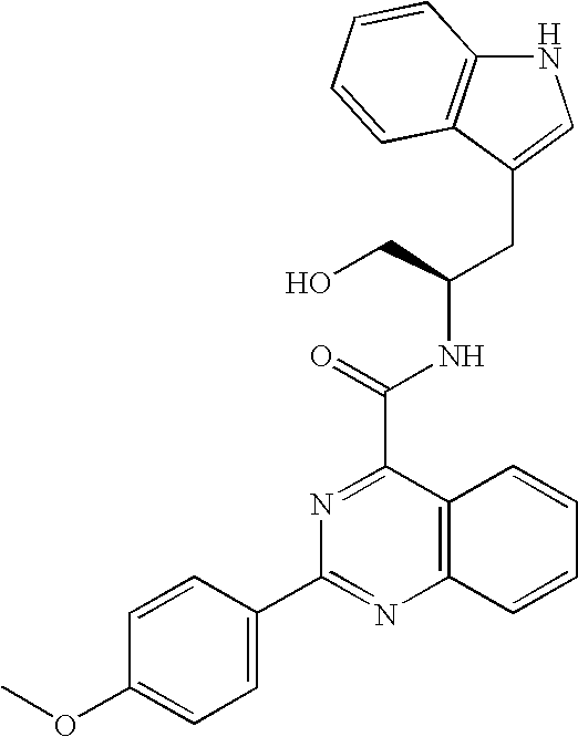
C(C(CO)NC(=O)C1=NC(C2=CC=C(OC)C=C2)=NC2=C1C=CC=C2)C1=CNC2=C1C=CC=C2
